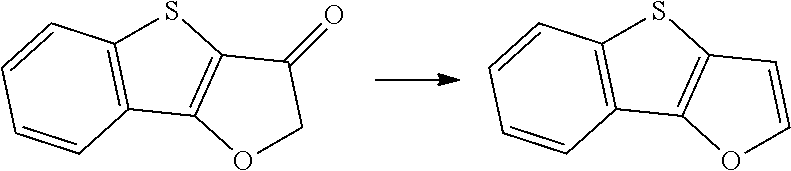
C1=CC2=C(C=C1)SC1=C2OCC1=O.C1=CC2=C(C=C1)SC1=C2OC=C1
